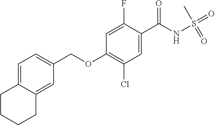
C1=C(F)C(C(NS(C)(=O)=O)=O)=CC(Cl)=C1OCC1=CC=C2C(=C1)CCCC2
